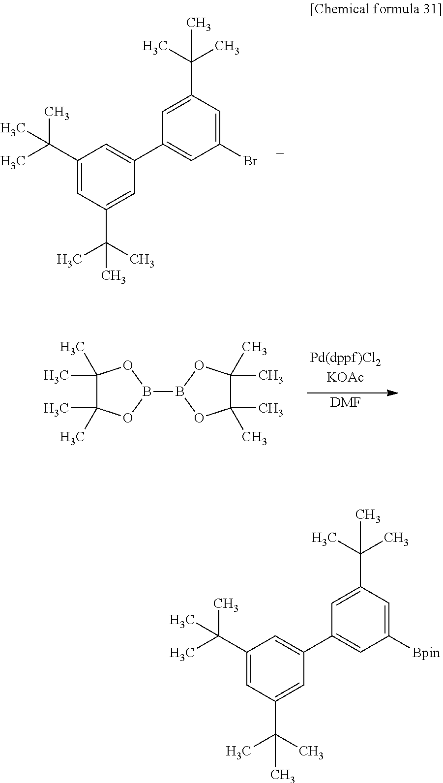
C1(C2=CC(C(C)(C)C)=CC(C(C)(C)C)=C2)=CC(Br)=CC(C(C)(C)C)=C1.[DMF].CC1(C)C(C)(C)OB(B2OC(C)(C)C(C)(C)O2)O1.C1(C2=CC(C(C)(C)C)=CC(C(C)(C)C)=C2)=CC([Bpin])=CC(C(C)(C)C)=C1
